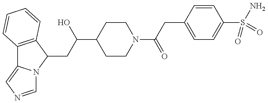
C12=C(C(CC(O)C3CCN(C(=O)CC4=CC=C(S(=O)(N)=O)C=C4)CC3)N3C1=CN=C3)C=CC=C2
